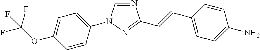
N1=CN(C2=CC=C(OC(F)(F)F)C=C2)N=C1C=CC1=CC=C(N)C=C1
